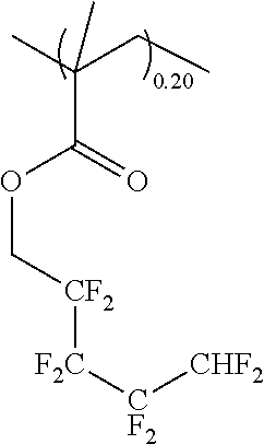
CC(CC)(C(OC[CF2][F2C][CF2][CHF2])=O)C
